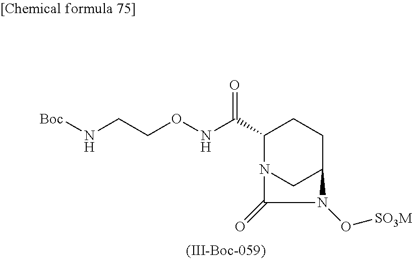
O=C(C1N2CC(CC1)N(O[SO3M])C2=O)NOCCN[Boc]
